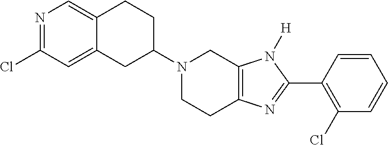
C12=CN=C(Cl)C=C1CC(N1CCC3=C(C1)N([H])C(C1=C(Cl)C=CC=C1)=N3)CC2
